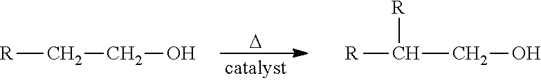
[R]CCO.[R]C(CO)[R].[D]
